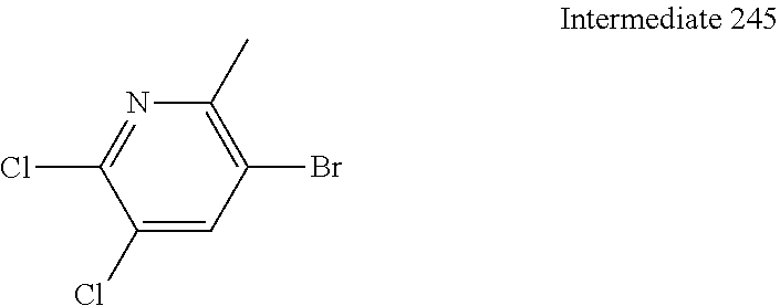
C1(Cl)=CC(Br)=C(C)N=C1Cl
